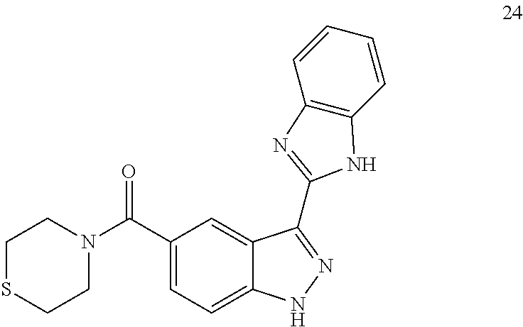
C(C1=CC=C2C(=C1)C(C1=NC3=C(C=CC=C3)N1)=NN2)(N1CCSCC1)=O
